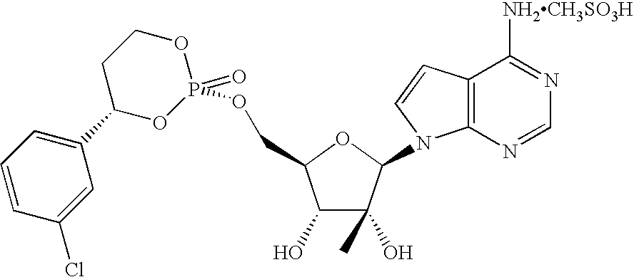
O1P(=O)(OCC2C(O)C(C)(O)C(N3C4=C(C([NH2CH3SO3H])=NC=N4)C=C3)O2)OC(C2=CC=CC(Cl)=C2)CC1
